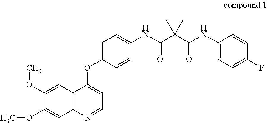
COC1=CC2=C(C=C1OC)C(OC1=CC=C(NC(C3(C(NC4=CC=C(F)C=C4)=O)CC3)=O)C=C1)=CC=N2
